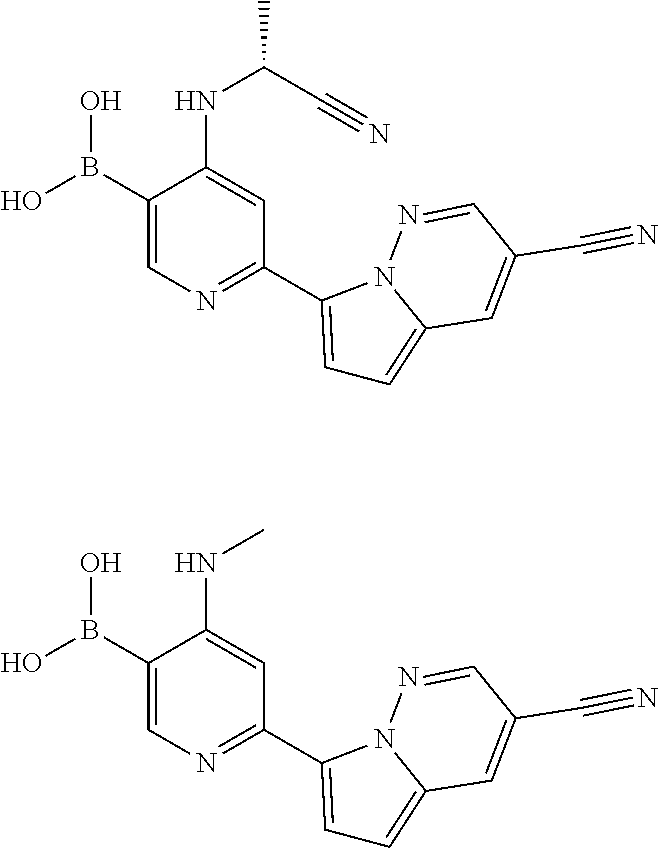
C1(B(O)O)=CN=C(C2=CC=C3N2N=CC(C#N)=C3)C=C1NC(C#N)C.C1(B(O)O)=CN=C(C2=CC=C3N2N=CC(C#N)=C3)C=C1NC
